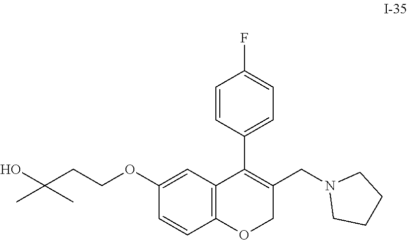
C12=C(C=C(OCCC(O)(C)C)C=C1)C(C1=CC=C(F)C=C1)=C(CN1CCCC1)CO2
